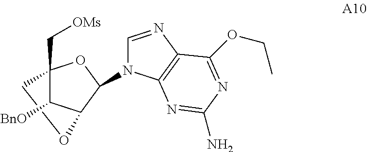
O1CC2(C[OMs])C([BnO])C1C(N1C=NC3=C1N=C(N)N=C3OCC)O2
